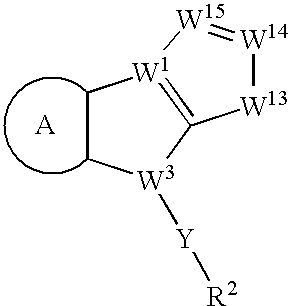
C1C[W3]([Y][R2])C2=[W1]1[W15]=[W14][W13]2
